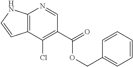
C12=C(C(Cl)=C(C(=O)OCC3=CC=CC=C3)C=N1)C=CN2
